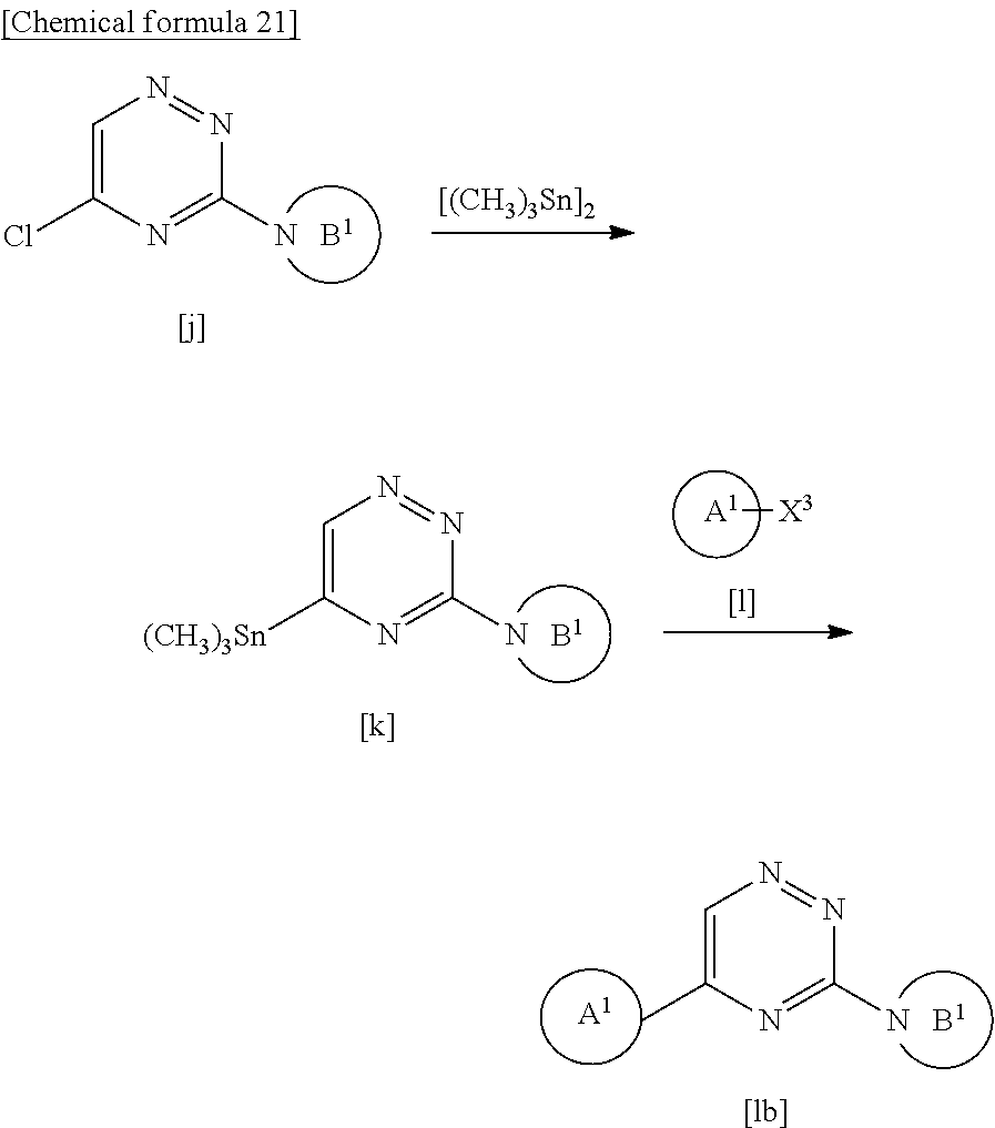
C1=C([(CH3)3Sn])N=C(N)N=N1.[A1][X3].[A1].C1=C(C)N=C(N)N=N1.C1=C(Cl)N=C(N)N=N1.[[(CH3)3Sn]2]
